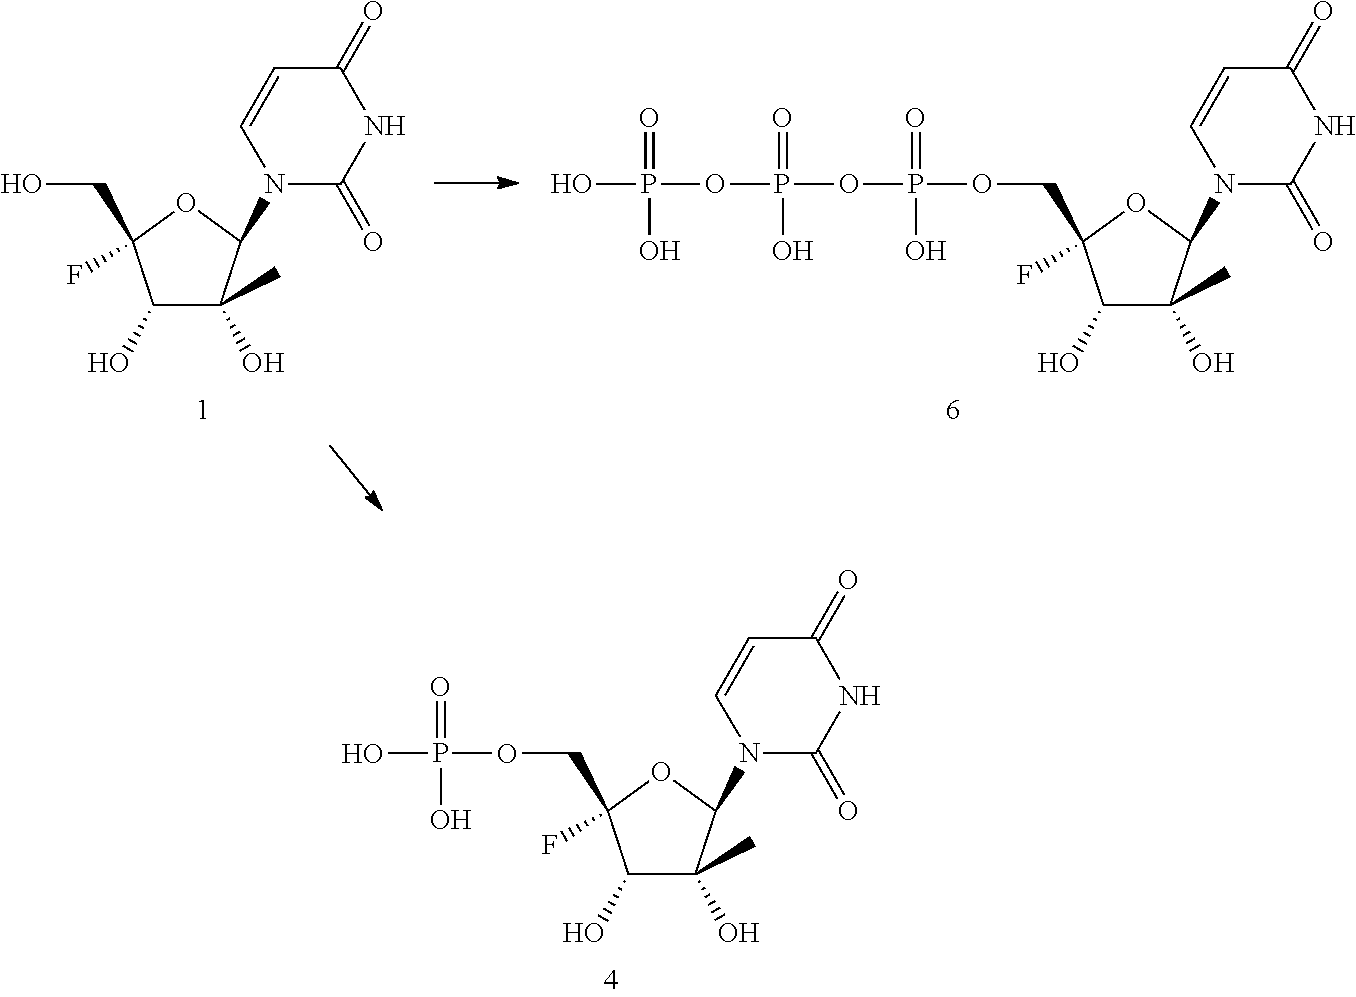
OC1C(O)(C)C(N2C(=O)NC(=O)C=C2)OC1(F)CO.OC1C(O)(C)C(N2C(=O)NC(=O)C=C2)OC1(F)COP(OP(OP(O)(=O)O)(=O)O)(=O)O.OC1C(O)(C)C(N2C(=O)NC(=O)C=C2)OC1(F)COP(O)(=O)O
